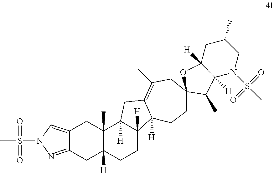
C12=CN(S(C)(=O)=O)N=C1CC1([H])C(C)(C2)C2([H])C([H])(CC1)C1([H])C(=C(C)CC3(CC1)OC1([H])C([H])(N(S(C)(=O)=O)CC(C)C1)C3C)C2
